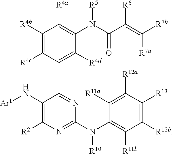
C1([R4b])=C([R4c])C(C2=NC(N([R10])C3=C([R11b])C([R12b])=C([R13])C([R12a])=C3[R11a])=NC([R2])=C2N[Ar1])=C([R4d])C(N([R5])C(=O)C(=C([R7a])[R7b])[R6])=C1[R4a]
